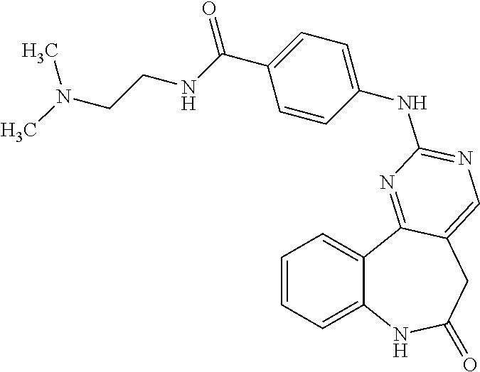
C1=CC=C2C(=C1)C1=NC(NC3=CC=C(C(=O)NCCN(C)C)C=C3)=NC=C1CC(=O)N2
